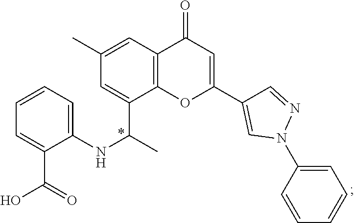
C1=CC=C(NC(C)C2=CC(C)=CC3=C2OC(C2=CN(C4=CC=CC=C4)N=C2)=CC3=O)C(C(O)=O)=C1
